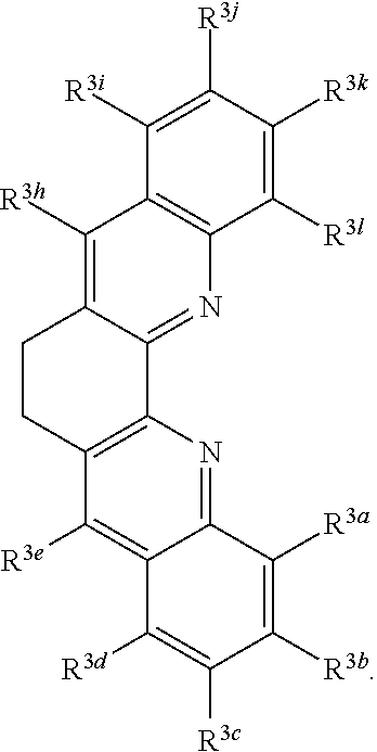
C1([R3l])=C([R3k])C([R3j])=C([R3i])C2=C1N=C1C(=C2[R3h])CCC2=C1N=C1C(=C2[R3e])C([R3d])=C([R3c])C([R3b])=C1[R3a]
